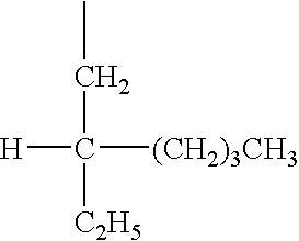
[H]C(CC)([C2H5])[(CH2)3CH3]
